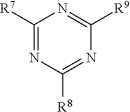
C1([R7])=NC([R8])=NC([R9])=N1
